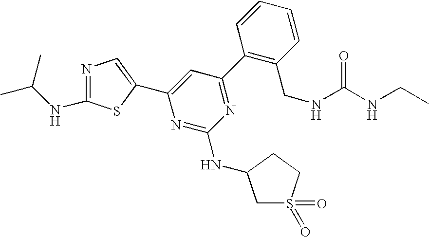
C1(C2=NC(NC3CS(=O)(=O)CC3)=NC(C3=CN=C(NC(C)C)S3)=C2)=C(CNC(NCC)=O)C=CC=C1
